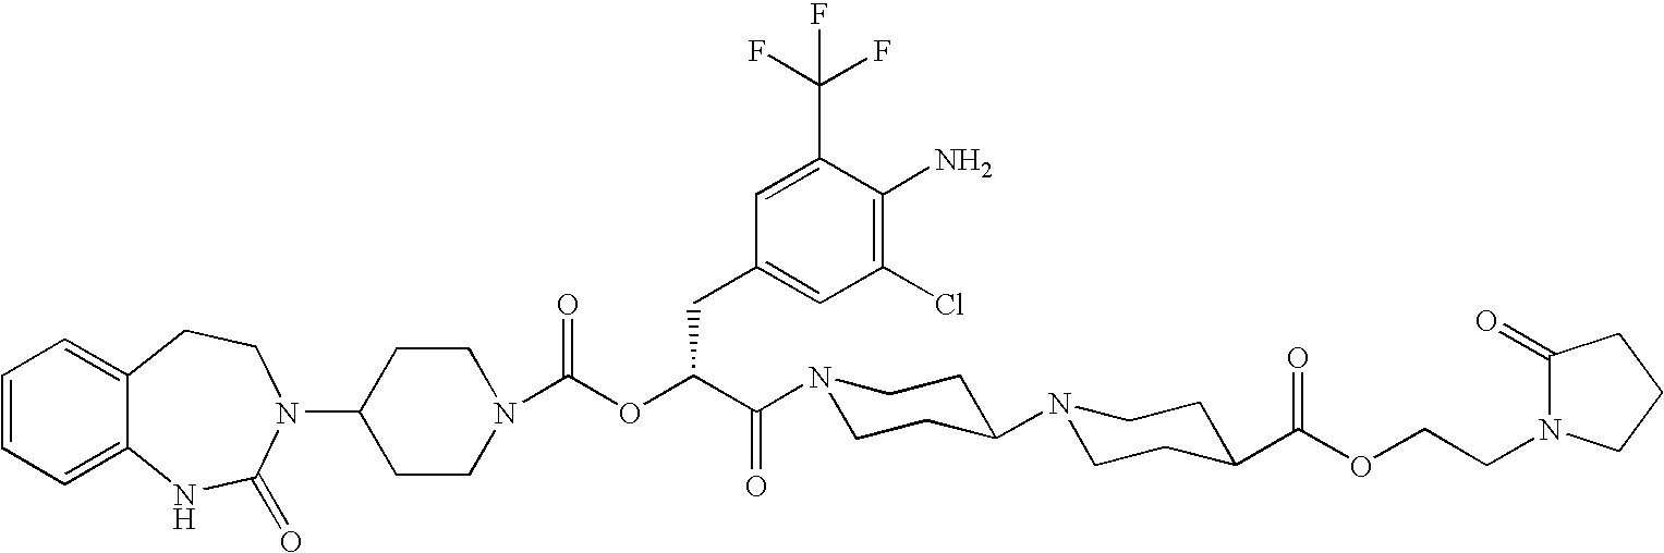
C1(N2C(=O)NC3=CC=CC=C3CC2)CCN(C(OC(C(=O)N2CCC(N3CCC(C(OCCN4C(=O)CCC4)=O)CC3)CC2)CC2=CC(Cl)=C(N)C(C(F)(F)F)=C2)=O)CC1
